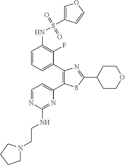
C1=CC=C(C2=C(C3=CC=NC(NCCN4CCCC4)=N3)SC(C3CCOCC3)=N2)C(F)=C1NS(=O)(=O)C1=COC=C1
